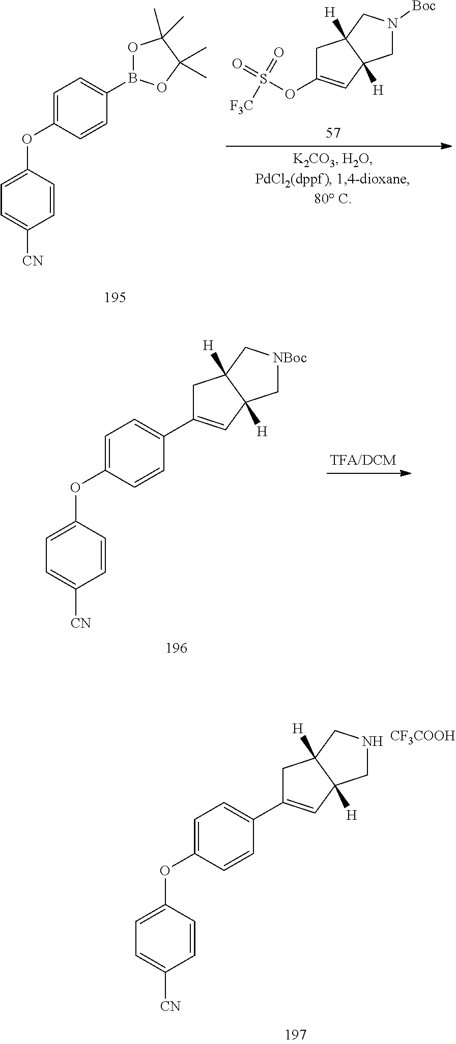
C1=C(OC2=CC=C(B3OC(C)(C)C(C)(C)O3)C=C2)C=CC([CN])=C1.C1C(OS(=O)(=O)[F3C])=CC2([H])C1([H])CN([Boc])C2.C1=C(OC2=CC=C(C3=CC4([H])C([H])(C3)C[NBoc]C4)C=C2)C=CC([CN])=C1.C1=C(OC2=CC=C(C3=CC4([H])C([H])(C3)CNC4)C=C2)C=CC([CN])=C1.[CF3COOH]
